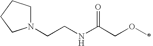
C(NC(COC)=O)CN1CCCC1
